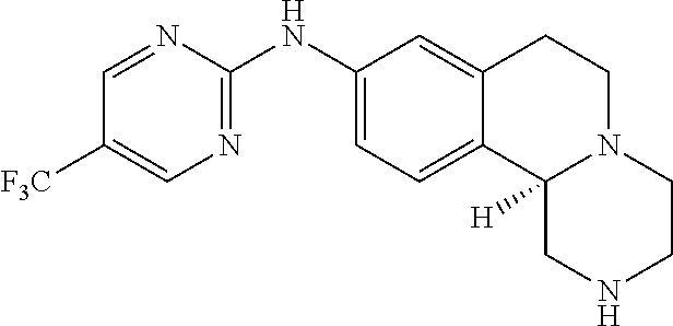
C1=NC(NC2=CC=C3C(=C2)CCN2C3([H])CNCC2)=NC=C1[F3C]
